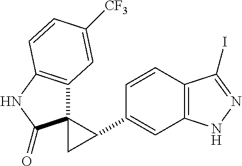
C12=C(C=CC(C3C4(C3)C3=C(NC4=O)C=CC([CF3])=C3)=C1)C(I)=NN2
